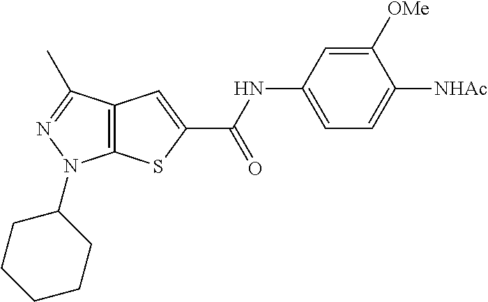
C12=C(SC(C(NC3=CC=C([NHAc])C([OMe])=C3)=O)=C1)N(C1CCCCC1)N=C2C
